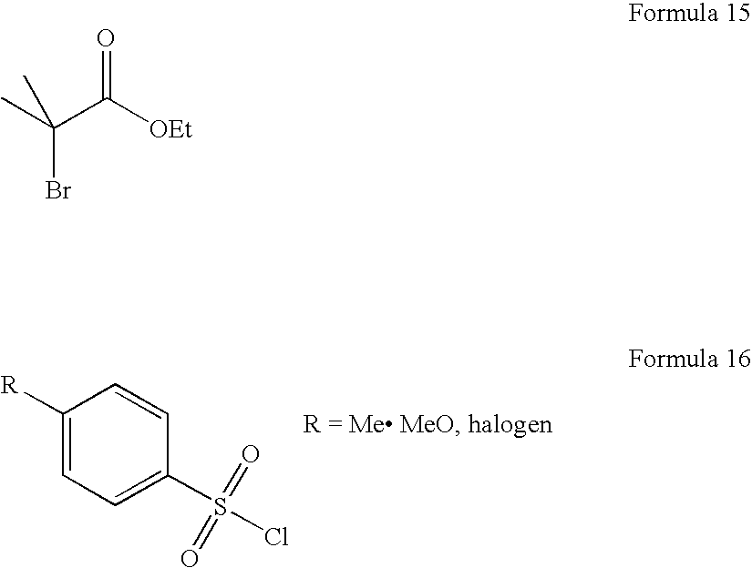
C1([R])=CC=C(S(=O)(=O)Cl)C=C1.C(Br)(C)(C([OEt])=O)C
